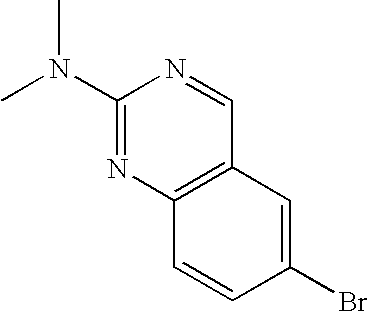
C1(N(C)C)=NC2=C(C=N1)C=C(Br)C=C2
